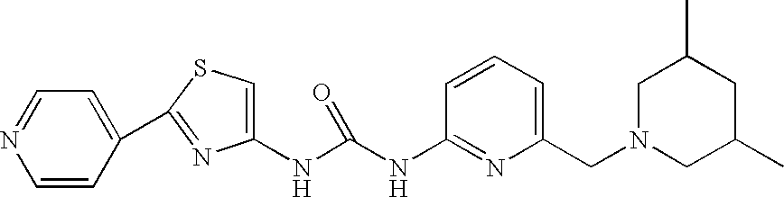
C1=CC(C2=NC(NC(NC3=NC(CN4CC(C)CC(C)C4)=CC=C3)=O)=CS2)=CC=N1
